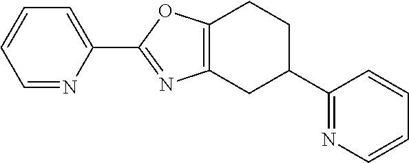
C12=C(CC(C3=NC=CC=C3)CC1)N=C(C1=CC=CC=N1)O2
